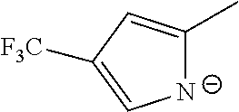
[N-]1C(C)=CC([F3C])=C1
